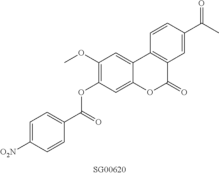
O(C1=C(OC)C=C2C(=C1)OC(=O)C1=C2C=CC(C(C)=O)=C1)C(C1=CC=C([O2N])C=C1)=O
